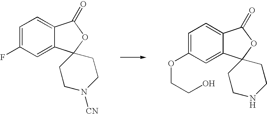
C1=C(F)C=C2C(=C1)C(=O)OC21CCN([CN])CC1.C1=C(OCCO)C=C2C(=C1)C(=O)OC21CCNCC1
